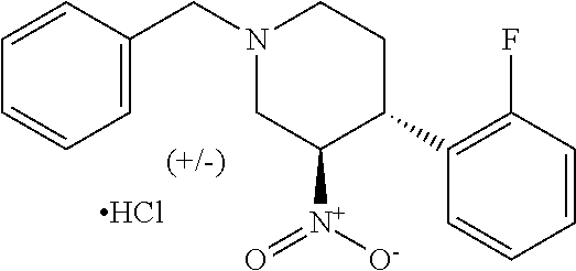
C1=CC(CN2CC([N+](=O)[O-])C(C3=C(F)C=CC=C3)CC2)=CC=C1.Cl
